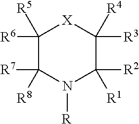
C1([R6])([R5])C([R7])([R8])N([R])C([R2])([R1])C([R3])([R4])[X]1
